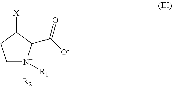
[X]C1CC[N+]([R2])([R1])C1C([O-])=O
